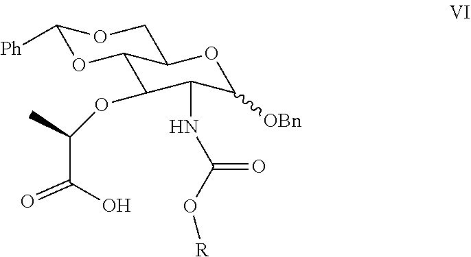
C1(OC(C)C(O)=O)C(NC(O[R])=O)C([OBn])OC2C1OC([Ph])OC2
